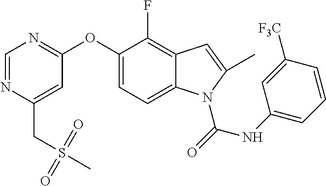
C1=NC(CS(=O)(=O)C)=CC(OC2=CC=C3C(=C2F)C=C(C)N3C(NC2=CC=CC([F3C])=C2)=O)=N1
